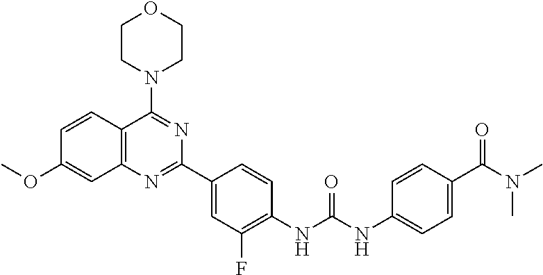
C1=CC2=C(C=C1OC)N=C(C1=CC(F)=C(NC(NC3=CC=C(C(N(C)C)=O)C=C3)=O)C=C1)N=C2N1CCOCC1
